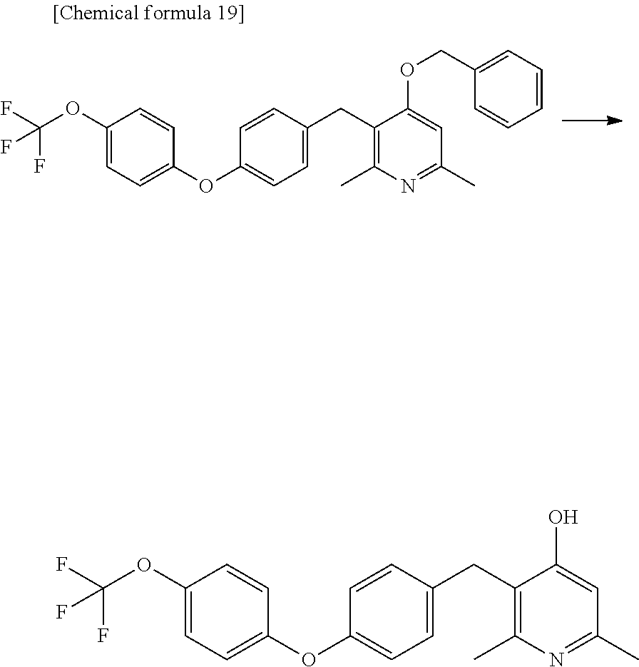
C1(OC(F)(F)F)=CC=C(OC2=CC=C(CC3=C(C)N=C(C)C=C3O)C=C2)C=C1.C1(OC(F)(F)F)=CC=C(OC2=CC=C(CC3=C(C)N=C(C)C=C3OCC3=CC=CC=C3)C=C2)C=C1
